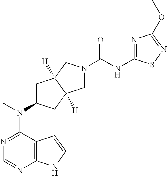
N1=C(N(C)C2CC3([H])C([H])(C2)CN(C(NC2=NC(OC)=NS2)=O)C3)C2=C(N=C1)NC=C2
